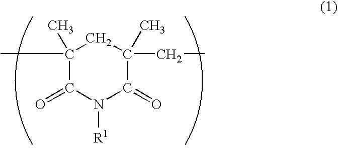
C1(C)(C)C(=O)N([R1])C(=O)C(CC)(C)C1
